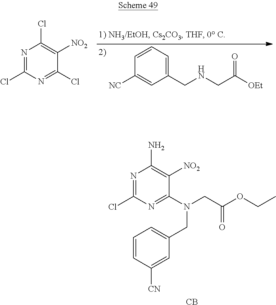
N1=C(Cl)N=C(N(CC2=CC=CC([CN])=C2)CC(OCC)=O)C([NO2])=C1N.[CB].C1(CNCC([OEt])=O)=CC=CC([NC])=C1.N1=C(Cl)N=C(Cl)C([NO2])=C1Cl
